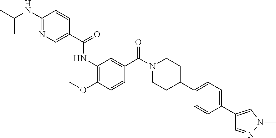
C1(C(=O)NC2=C(OC)C=CC(C(N3CCC(C4=CC=C(C5=CN(C)N=C5)C=C4)CC3)=O)=C2)=CN=C(NC(C)C)C=C1
